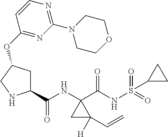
C1(C(NC2(C(NS(=O)(=O)C3CC3)=O)CC2([H])C=C)=O)CC(OC2=NC(N3CCOCC3)=NC=C2)CN1
